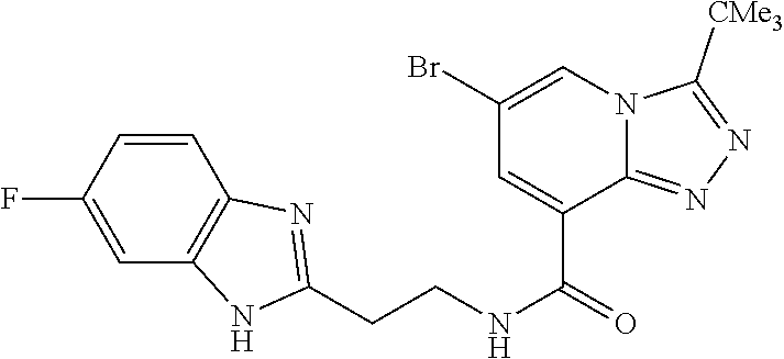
C1=CC(F)=CC2=C1N=C(CCNC(=O)C1=CC(Br)=CN3C1=NN=C3[CMe3])N2
